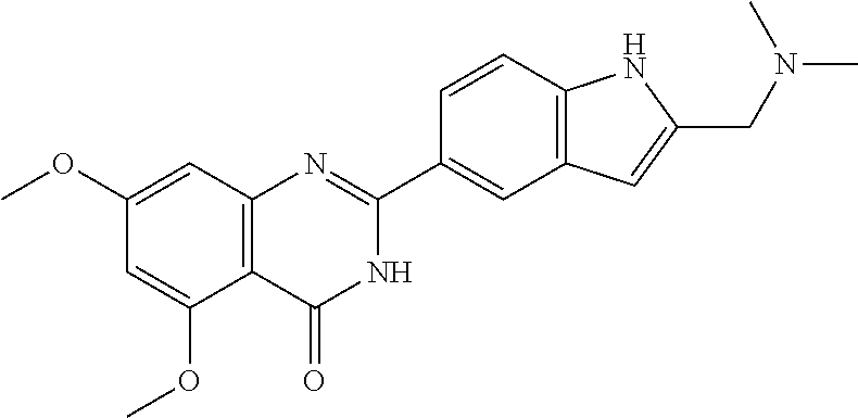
C1(OC)=CC2=C(C(OC)=C1)C(=O)NC(C1=CC3=C(C=C1)NC(CN(C)C)=C3)=N2
